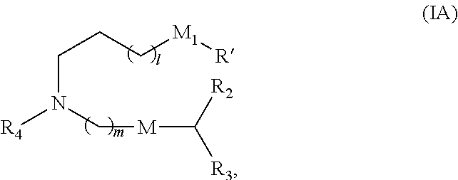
[R4]N(CCC[M1][R])C[M]C([R2])[R3]
